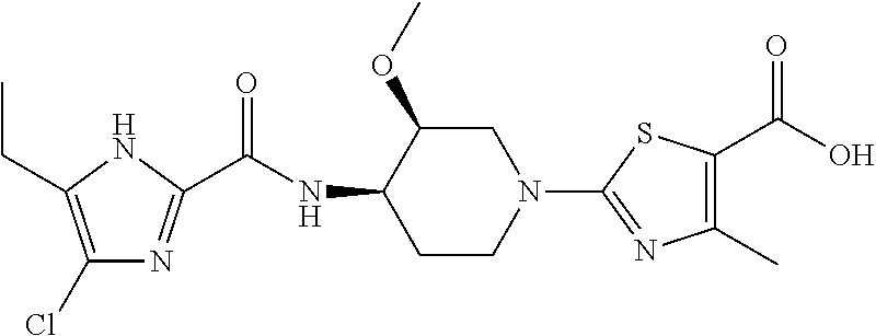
C1(Cl)=C(CC)NC(C(NC2CCN(C3=NC(C)=C(C(O)=O)S3)CC2OC)=O)=N1
